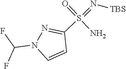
FC(F)N1C=CC(S(=N[TBS])(N)=O)=N1
